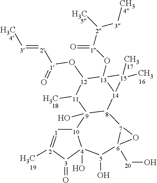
[10]12[1]=[2](C)[3](=O)[4]1(O)[5](O)[6]1([20]O)[7]([8]3[9]2(O)[11](C)[12](O[1](=O)[2]=[3]C)[13]2(O[1]([2](C)[3]C)=O)[14]3[15]2(C)C)O1
